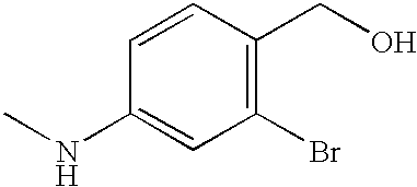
C1=CC(NC)=CC(Br)=C1CO
